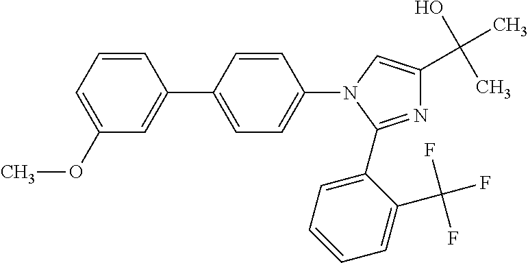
C1=CC=C(OC)C=C1C1=CC=C(N2C=C(C(O)(C)C)N=C2C2=CC=CC=C2C(F)(F)F)C=C1
